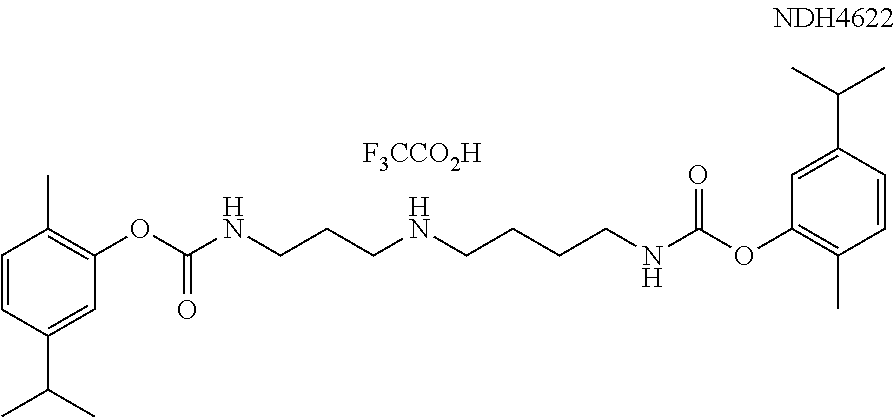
C1(OC(NCCCNCCCCNC(OC2=C(C)C=CC(C(C)C)=C2)=O)=O)=C(C)C=CC(C(C)C)=C1.[F3CCO2H]
